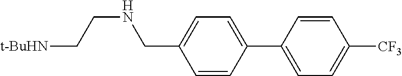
C1=CC(C2=CC=C([CF3])C=C2)=CC=C1CNCC[t-BuHN]
